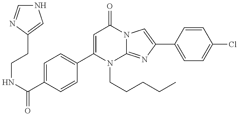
C(NC(=O)C1=CC=C(C2=CC(=O)N3C(=NC(C4=CC=C(Cl)C=C4)=C3)N2CCCCC)C=C1)CC1=CNC=N1
